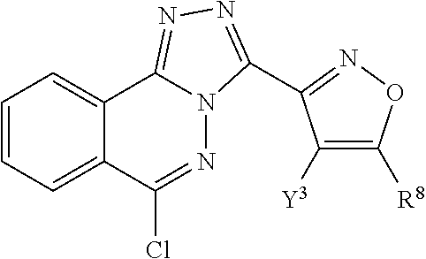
C12=CC=CC=C1C1=NN=C(C3=NOC([R8])=C3[Y3])N1N=C2Cl
